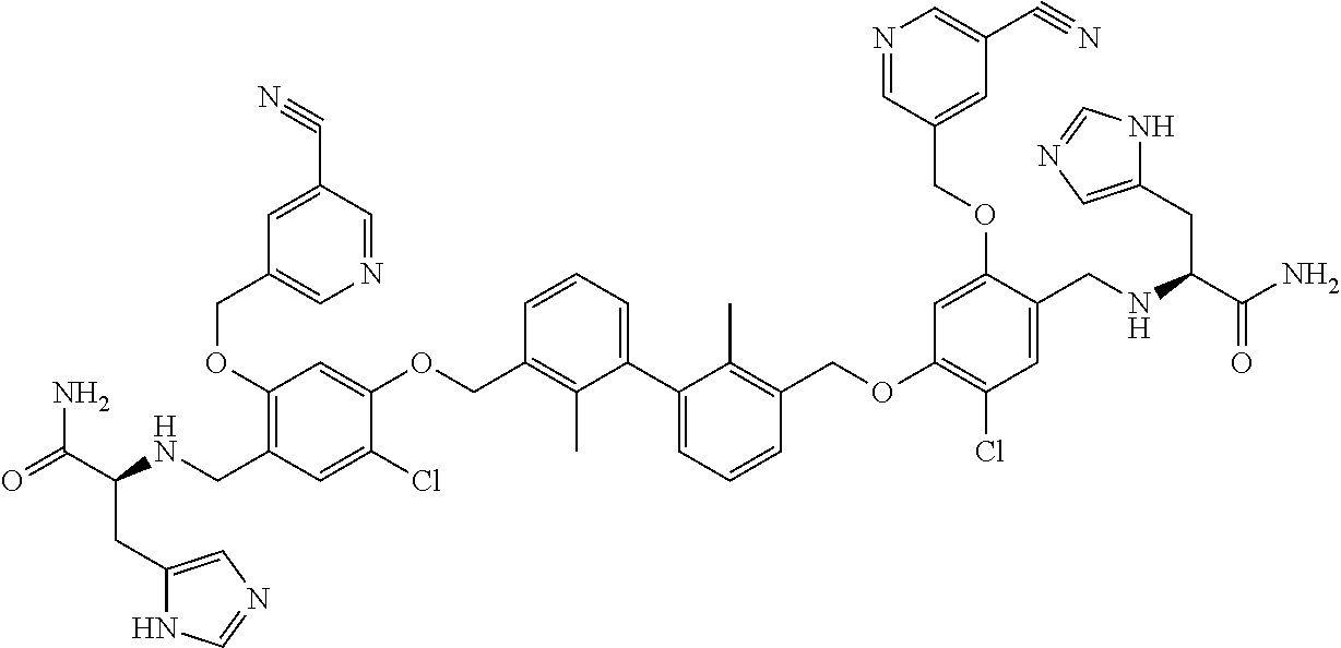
C1(OCC2=CN=CC(C#N)=C2)=C(CNC(CC2=CN=CN2)C(=O)N)C=C(Cl)C(OCC2=C(C)C(C3=CC=CC(COC4=C(Cl)C=C(CNC(CC5=CN=CN5)C(N)=O)C(OCC5=CC(C#N)=CN=C5)=C4)=C3C)=CC=C2)=C1
